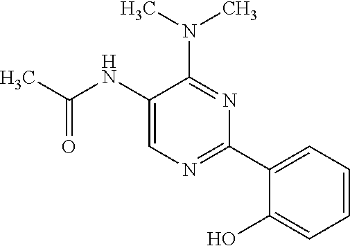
N(C1=CN=C(C2=CC=CC=C2O)N=C1N(C)C)C(=O)C
